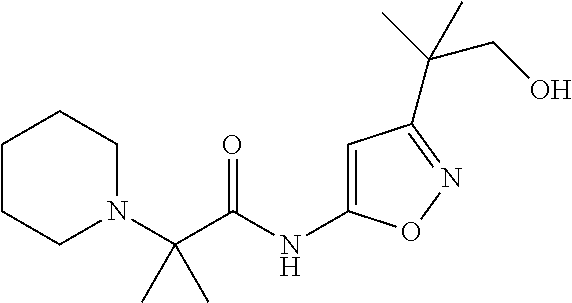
C1CCN(C(C(NC2=CC(C(C)(CO)C)=NO2)=O)(C)C)CC1
